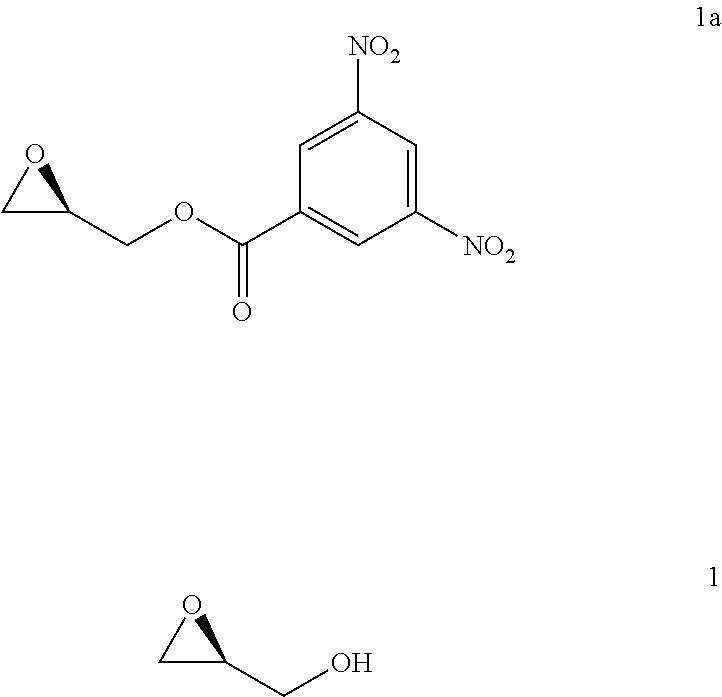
C1(COC(C2=CC([NO2])=CC([NO2])=C2)=O)OC1.C1(CO)OC1
